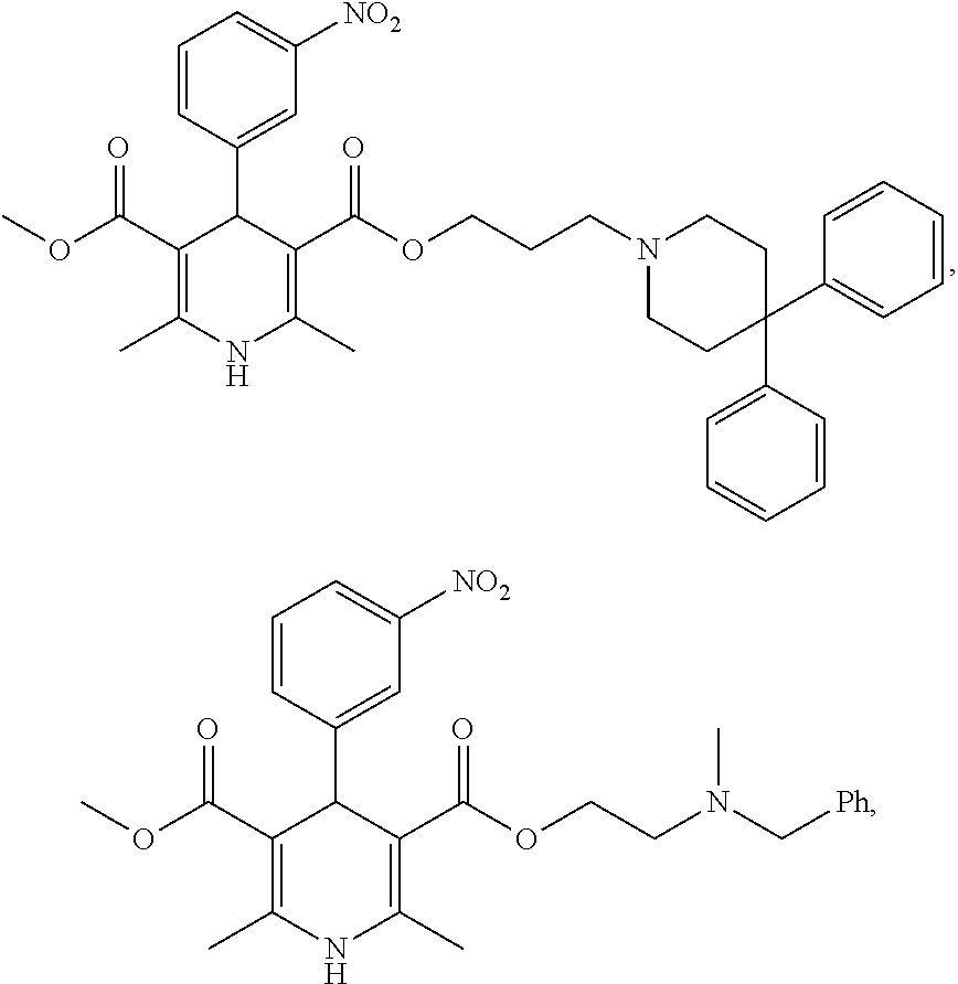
COC(C1=C(C)NC(C)=C(C(OCCCN2CCC(C3=CC=CC=C3)(C3=CC=CC=C3)CC2)=O)C1C1=CC([NO2])=CC=C1)=O.COC(C1=C(C)NC(C)=C(C(OCCN(C[Ph])C)=O)C1C1=CC([NO2])=CC=C1)=O
